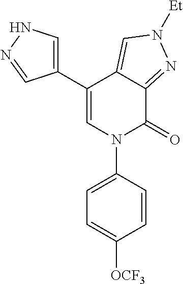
C1(C2=CNN=C2)=CN(C2=CC=C([OCF3])C=C2)C(=O)C2=NN([Et])C=C12
